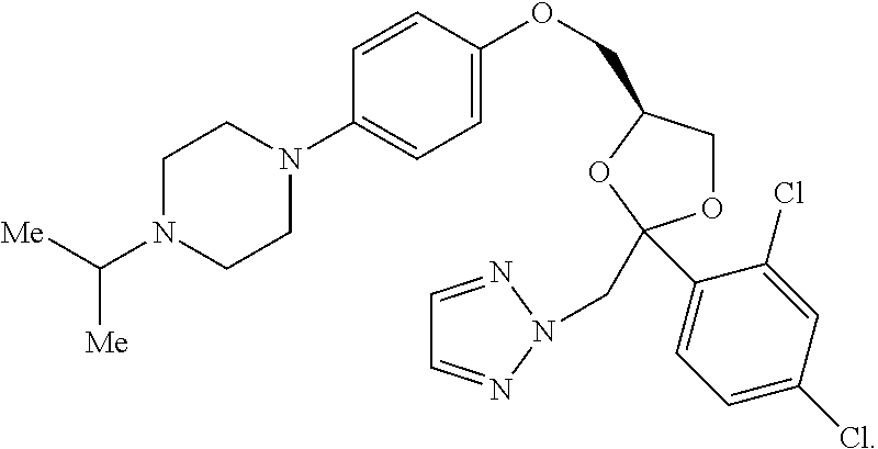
[Me]C(N1CCN(C2=CC=C(OCC3COC(CN4N=CC=N4)(C4=CC=C(Cl)C=C4Cl)O3)C=C2)CC1)[Me]
